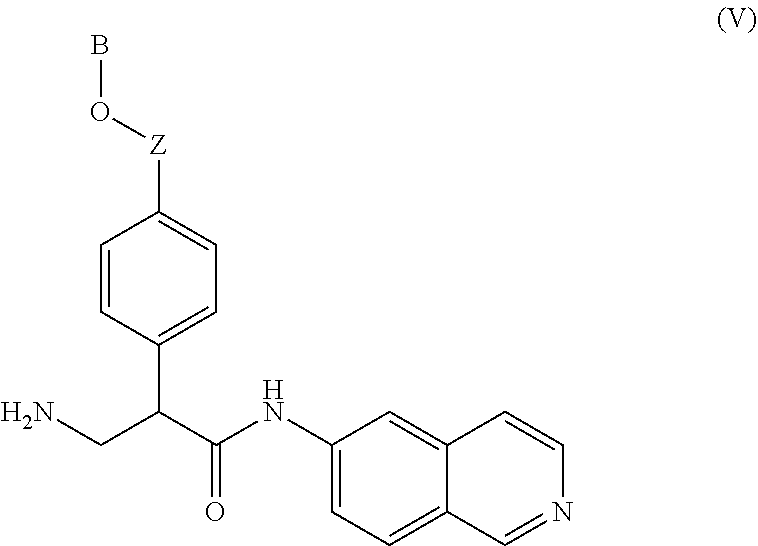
C1(NC(=O)C(CN)C2=CC=C([Z]OB)C=C2)=CC=C2C=NC=CC2=C1
